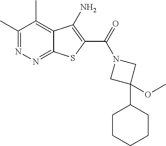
C1(C)=NN=C2C(=C1C)C(N)=C(C(=O)N1CC(C3CCCCC3)(OC)C1)S2
